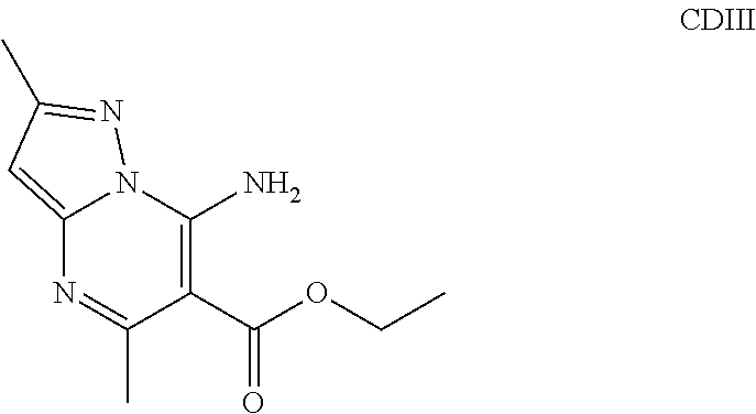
C12=CC(C)=NN1C(N)=C(C(OCC)=O)C(C)=N2
